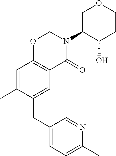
C1(CC2=CC3=C(C=C2C)OCN(C2C(O)CCOC2)C3=O)=CC=C(C)N=C1
